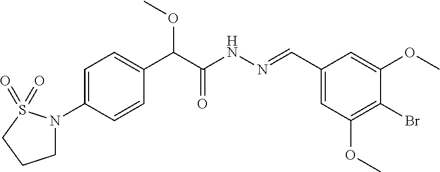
C1(N2CCCS2(=O)=O)=CC=C(C(C(NN=CC2=CC(OC)=C(Br)C(OC)=C2)=O)OC)C=C1
